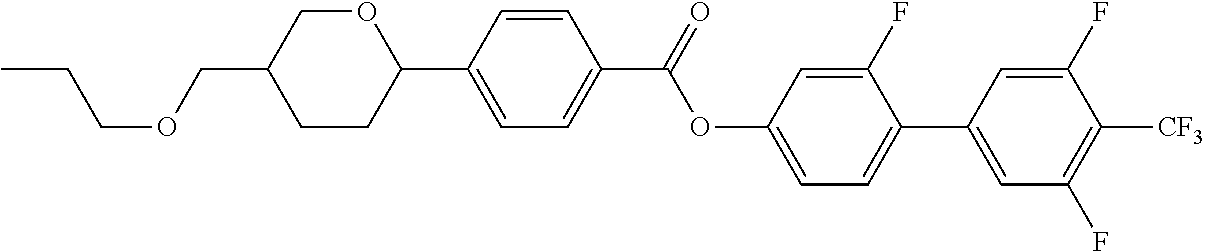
O1CC(COCCC)CCC1C1=CC=C(C(OC2=CC=C(C3=CC(F)=C([CF3])C(F)=C3)C(F)=C2)=O)C=C1
